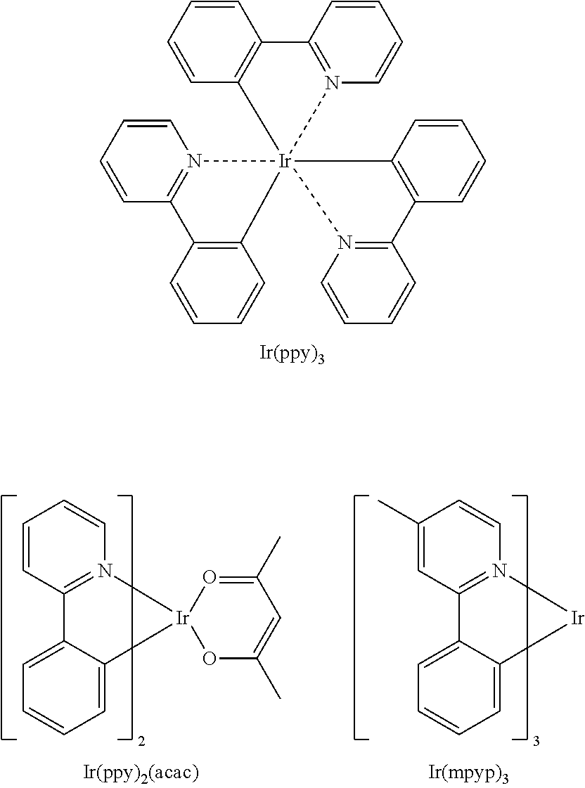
C1=CC2=C(C=C1)[Ir]13(C4=C(C=CC=C4)C4=N1C=CC=C4)(C1=C(C=CC=C1)C1=N3C=CC=C1)N1=C2C=CC=C1.C1(C)=CC2=N(C=C1)[Ir]C1=CC=CC=C21.C1=CC2=N(C=C1)[Ir]1(C3=CC=CC=C23)OC(C)=CC(C)=O1
